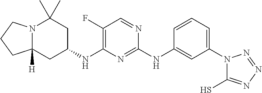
N12C([H])(CC(NC3=C(F)C=NC(NC4=CC(N5C(S)=NN=N5)=CC=C4)=N3)CC1(C)C)CCC2
